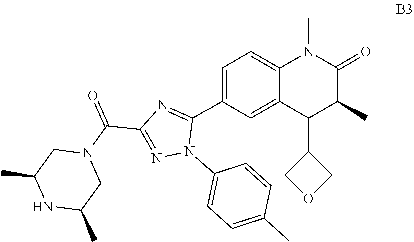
C1=C(C2=NC(C(N3CC(C)NC(C)C3)=O)=NN2C2=CC=C(C)C=C2)C=C2C(=C1)N(C)C(=O)C(C)C2C1COC1
